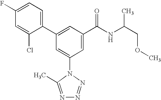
C1(C2=CC(C(NC(COC)C)=O)=CC(N3C(C)=NN=N3)=C2)=CC=C(F)C=C1Cl
